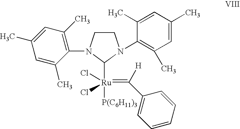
C1(C)=C(N2CCN(C3=C(C)C=C(C)C=C3C)C2[Ru]([P(C6H11)3])(Cl)(Cl)=C([H])C2=CC=CC=C2)C(C)=CC(C)=C1
